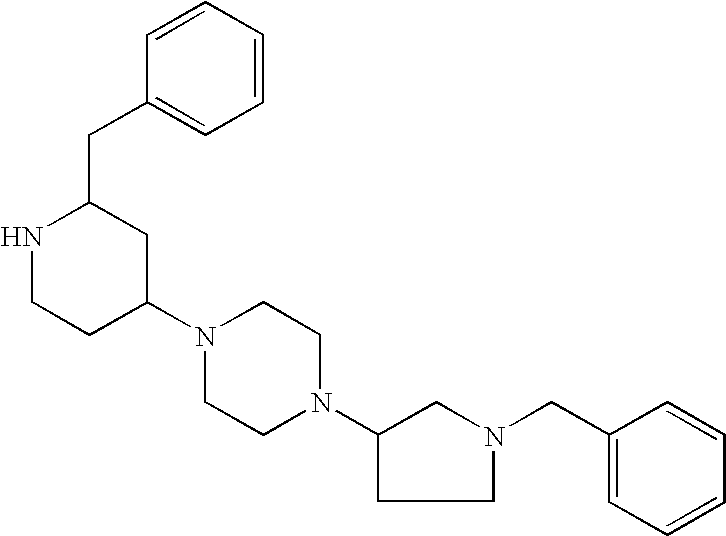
C1(CC2NCCC(N3CCN(C4CCN(CC5=CC=CC=C5)C4)CC3)C2)=CC=CC=C1
